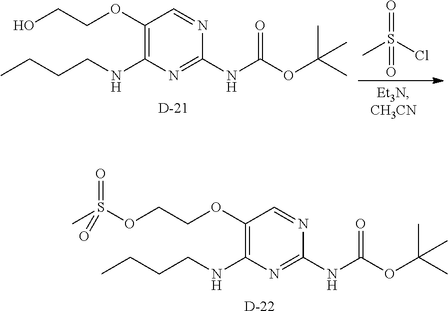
[D].OCCOC1=C(NCCCC)N=C(NC(OC(C)(C)C)=O)N=C1.CS(Cl)(=O)=O.[D].O(CCOC1=C(NCCCC)N=C(NC(OC(C)(C)C)=O)N=C1)S(C)(=O)=O
